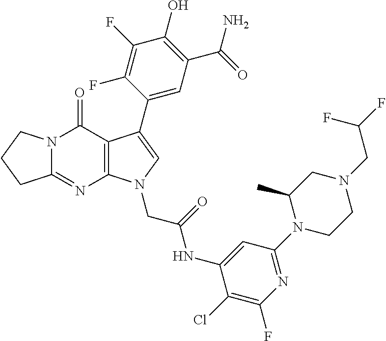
C12=NC3=C(C(=O)N1CCC2)C(C1=CC(C(=O)N)=C(O)C(F)=C1F)=CN3CC(=O)NC1=CC(N2CCN(CC(F)F)CC2C)=NC(F)=C1Cl
